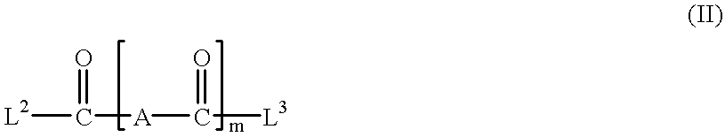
[L2]C([A]C([L3])=O)=O
